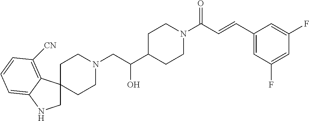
C1C2(C3=C([CN])C=CC=C3N1)CCN(CC(C1CCN(C(C=CC3=CC(F)=CC(F)=C3)=O)CC1)O)CC2
